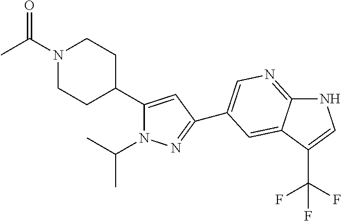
C1C(C2=CC(C3=CN=C4NC=C(C(F)(F)F)C4=C3)=NN2C(C)C)CCN(C(C)=O)C1
